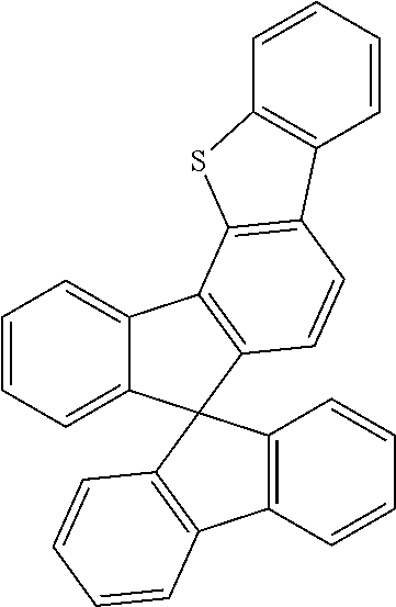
C1=CC=C2C(=C1)C1=C(C=CC3=C1SC1=C3C=CC=C1)C21C2=C(C=CC=C2)C2=C1C=CC=C2
